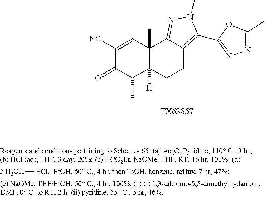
C1([NC])=CC2(C)C([H])(C(C)C1=O)CCC1=C(C3=NN=C(C)O3)N(C)N=C21.[TX63857].[NH2OH][HCl]
